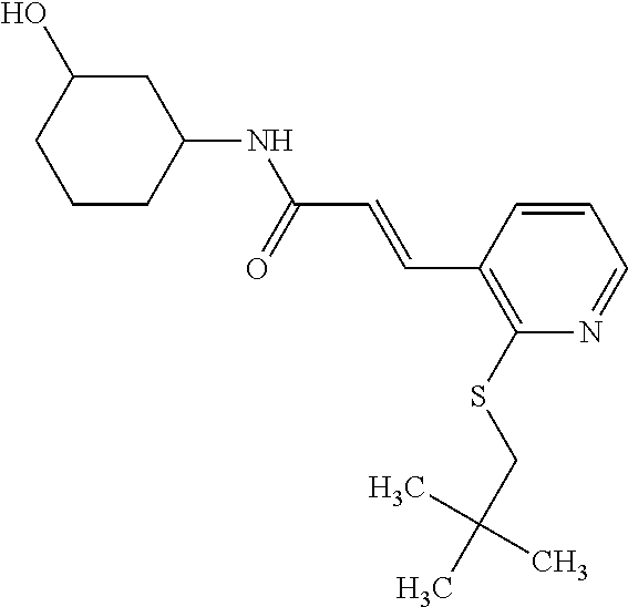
OC1CCCC(NC(C=CC2=C(SCC(C)(C)C)N=CC=C2)=O)C1
